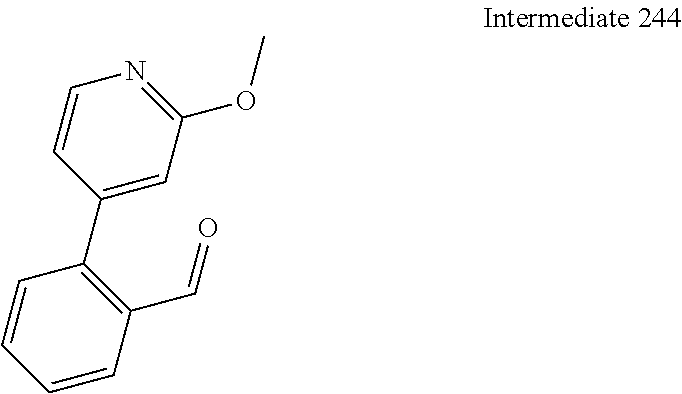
C1=CC(C2=C(C=O)C=CC=C2)=CC(OC)=N1
